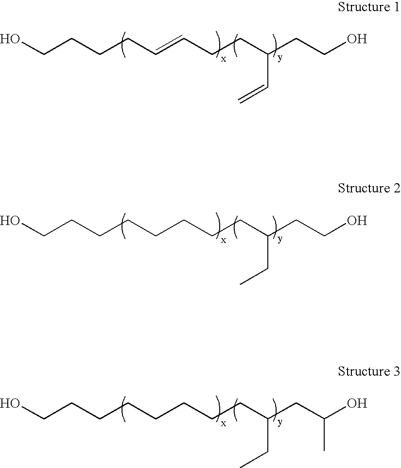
C(CCCC=CCCC(CCO)C=C)O.C(CCCCCCCC(CCO)CC)O.C(CCCCCCCC(CC(O)C)CC)O
